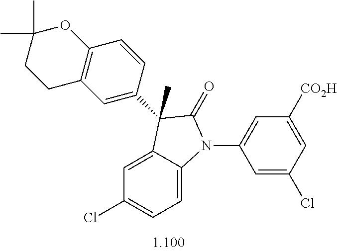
C1=C2C(=CC=C1Cl)N(C1=CC([CO2H])=CC(Cl)=C1)C(=O)C2(C)C1=CC2=C(C=C1)OC(C)(C)CC2
